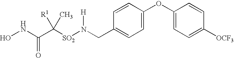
C1(OC2=CC=C([OCF3])C=C2)=CC=C(CN([SO2]C(C(NO)=O)([R1])C)[H])C=C1
